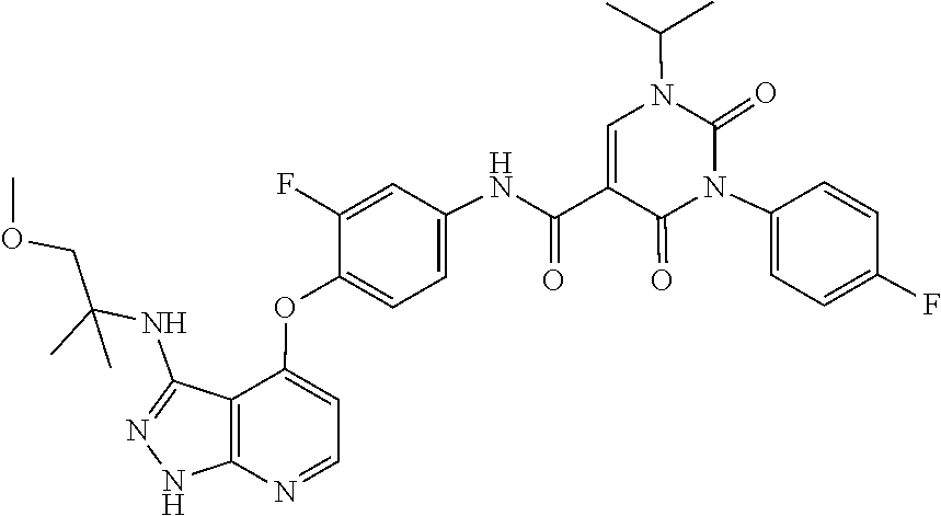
CC(C)N1C=C(C(=O)NC2=CC=C(OC3=CC=NC4=C3C(NC(C)(C)COC)=NN4)C(F)=C2)C(=O)N(C2=CC=C(F)C=C2)C1=O
